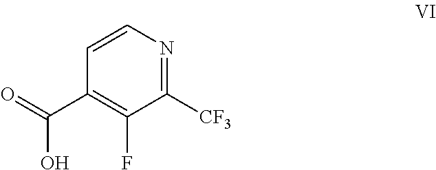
C1=CN=C([CF3])C(F)=C1C(=O)O
